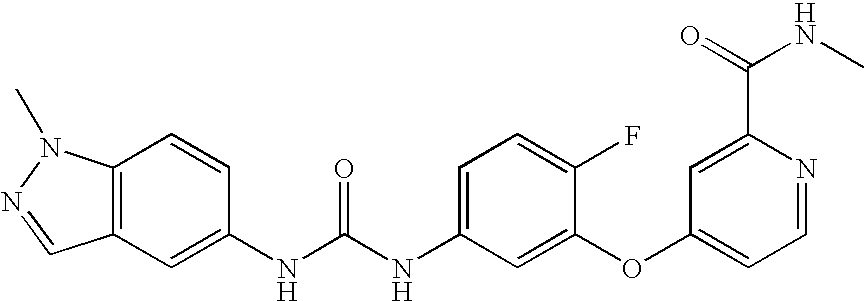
C12=C(N(C)N=C1)C=CC(NC(=O)NC1=CC=C(F)C(OC3=CC=NC(C(NC)=O)=C3)=C1)=C2
